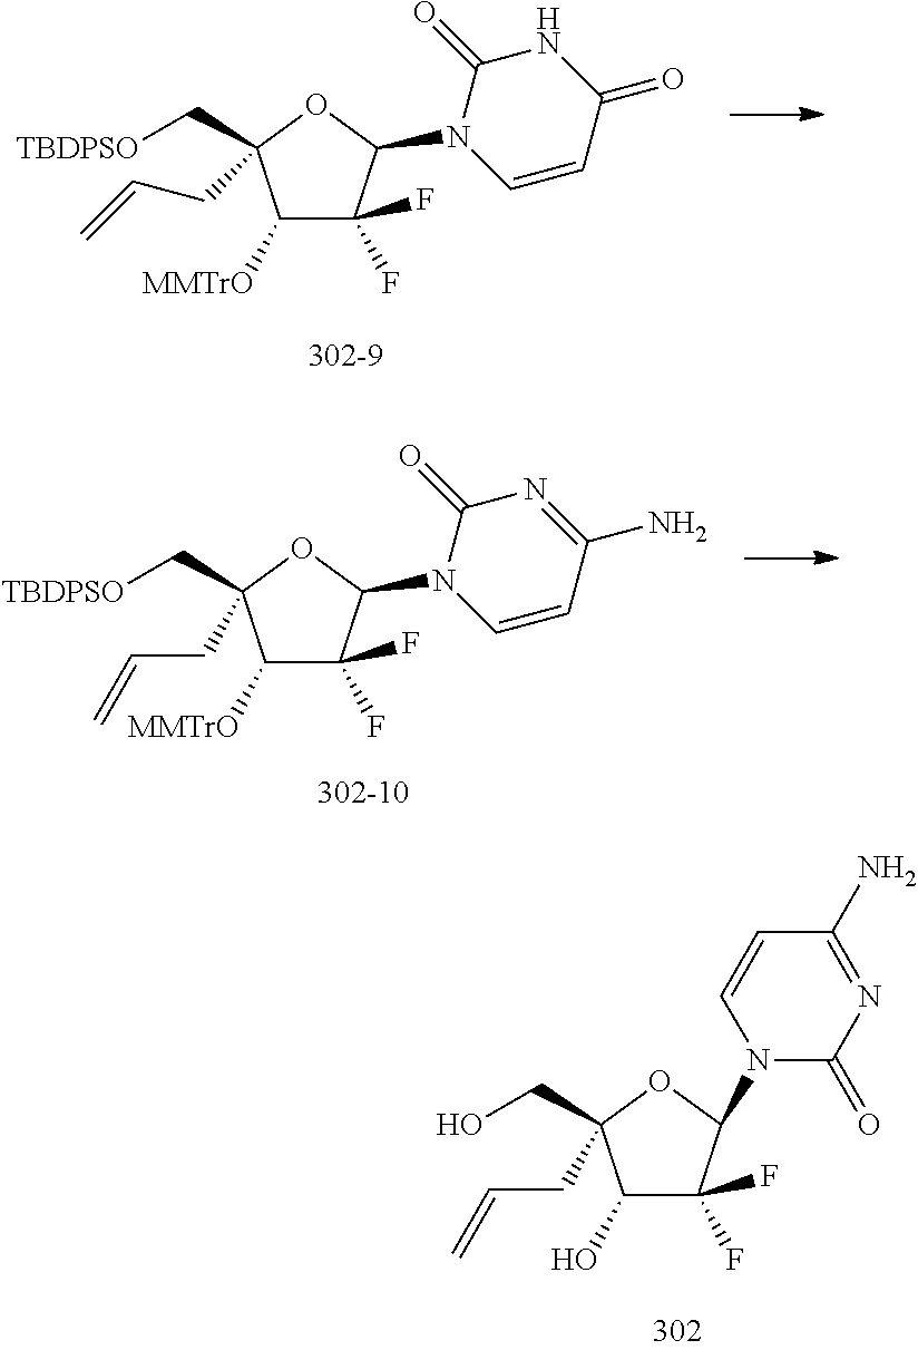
C1([MMTrO])C(F)(F)C(N2C=CC(=O)NC2=O)OC1(C[TBDPSO])CC=C.C1([MMTrO])C(F)(F)C(N2C=CC(N)=NC2=O)OC1(C[TBDPSO])CC=C.C1(O)C(F)(F)C(N2C(=O)N=C(N)C=C2)OC1(CO)CC=C
